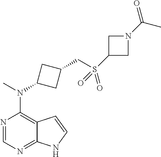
N1=CN=C2C(=C1N(C)C1CC(CS(=O)(=O)C3CN(C(C)=O)C3)C1)C=CN2
